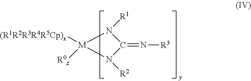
C1(=N[R3])N([R1])[M]([(R1R2R3R4R5Cp)x])([R0z])N1[R2]
